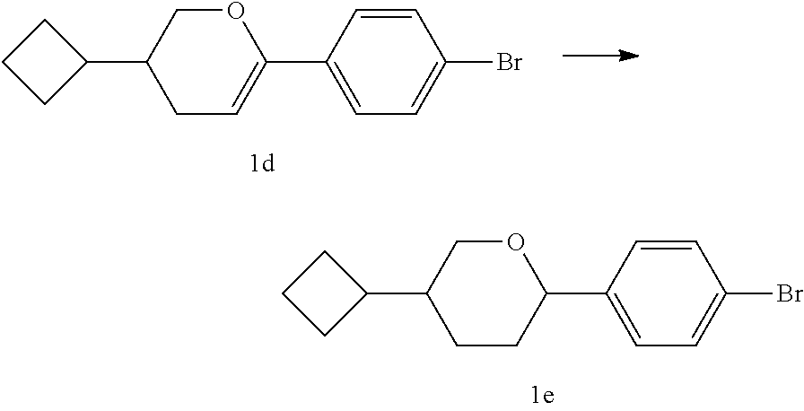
C1CCC1C1CC=C(C2=CC=C(Br)C=C2)OC1.C1CCC1C1CCC(C2=CC=C(Br)C=C2)OC1
